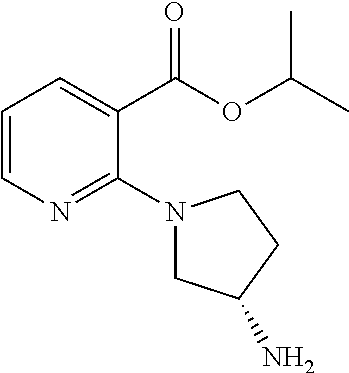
C1=CN=C(N2CC(N)CC2)C(C(OC(C)C)=O)=C1
